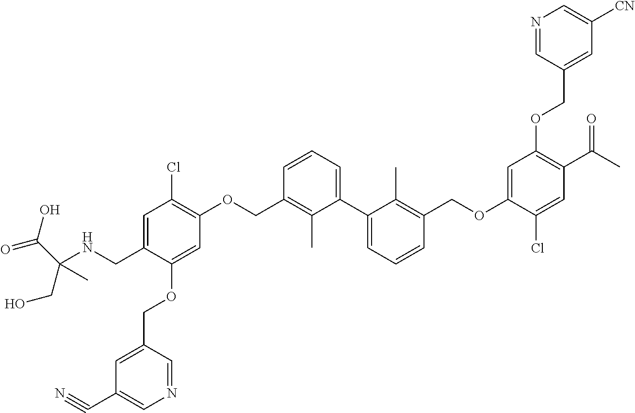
C1=C(CNC(C(=O)O)(CO)C)C(OCC2=CC(C#N)=CN=C2)=CC(OCC2=C(C)C(C3=CC=CC(COC4=CC(OCC5=CC([CN])=CN=C5)=C(C(C)=O)C=C4Cl)=C3C)=CC=C2)=C1Cl
